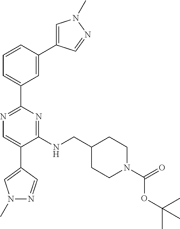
N1=C(C2=CC=CC(C3=CN(C)N=C3)=C2)N=C(NCC2CCN(C(=O)OC(C)(C)C)CC2)C(C2=CN(C)N=C2)=C1
